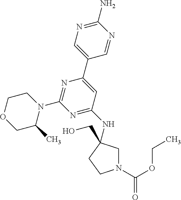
C1(N)=NC=C(C2=CC(NC3(CO)CN(C(OCC)=O)CC3)=NC(N3CCOCC3C)=N2)C=N1
